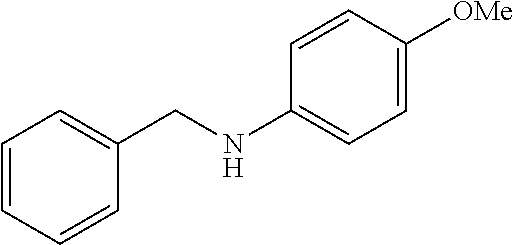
N(C1=CC=C([OMe])C=C1)CC1=CC=CC=C1
